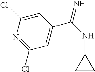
C1=C(Cl)N=C(Cl)C=C1C(NC1CC1)=N
